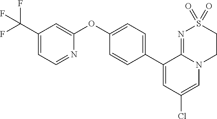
C1(OC2=CC(C(F)(F)F)=CC=N2)=CC=C(C2=CC(Cl)=CN3C2=NS(=O)(=O)CC3)C=C1
